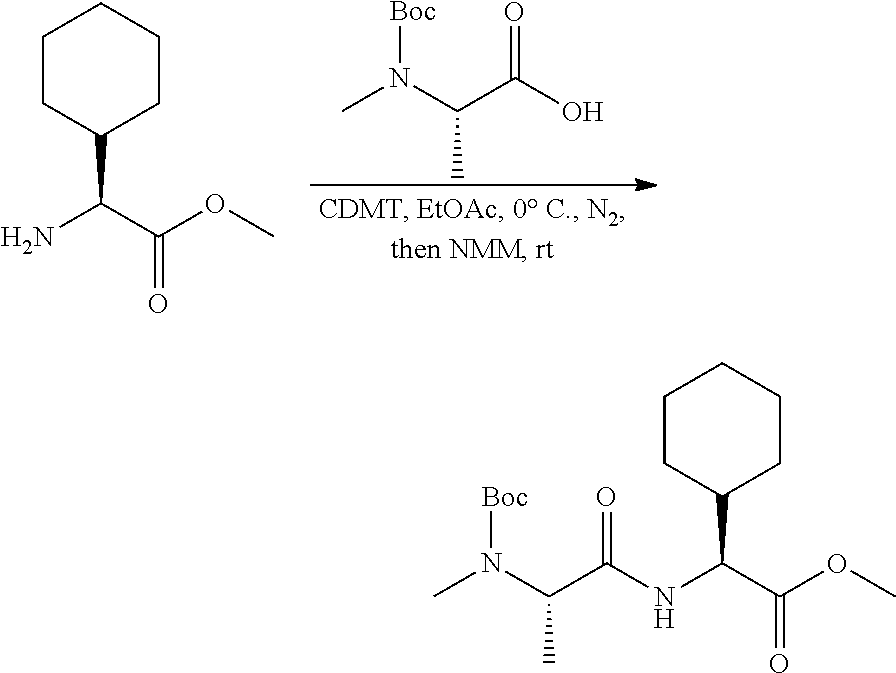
N(C)(C(C(=O)O)C)[Boc].C(C(=O)OC)(N)C1CCCCC1.N(C(C(=O)NC(C(=O)OC)C1CCCCC1)C)(C)[Boc]
